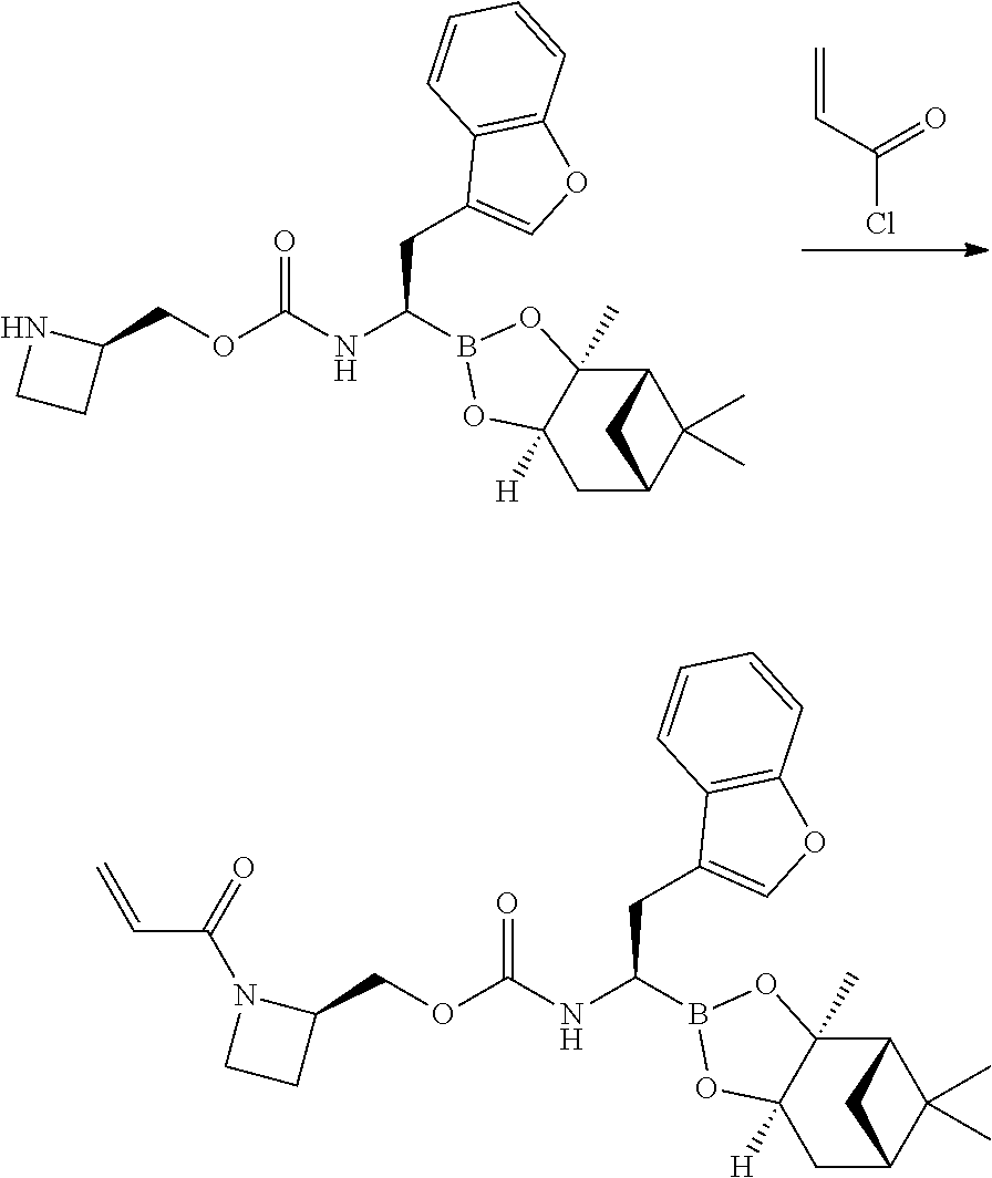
C=CC(Cl)=O.C(OC(=O)NC(CC1=COC2=C1C=CC=C2)B1OC2([H])C(C)(O1)C1C(C)(C)C(C2)C1)C1NCC1.C(OC(=O)NC(CC1=COC2=C1C=CC=C2)B1OC2([H])C(C)(O1)C1C(C)(C)C(C2)C1)C1N(C(=O)C=C)CC1
